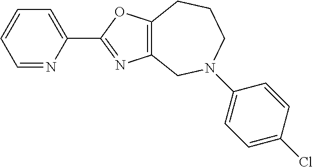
C1=NC(C2=NC3=C(O2)CCCN(C2=CC=C(Cl)C=C2)C3)=CC=C1
